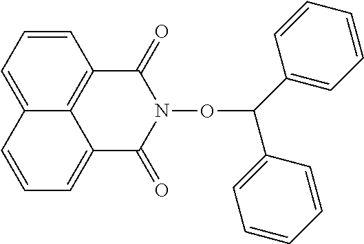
C1=CC=C2C3=C1C(=O)N(OC(C1=CC=CC=C1)C1=CC=CC=C1)C(=O)C3=CC=C2
